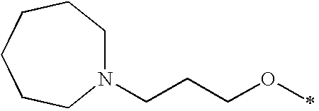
N1(CCCOC)CCCCCC1
